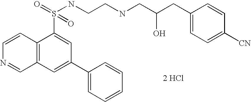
[2 HCl].C1=CC2=C(C=N1)C=C(C1=CC=CC=C1)C=C2S(=O)(=O)NCCNCC(O)CC1=CC=C([CN])C=C1
